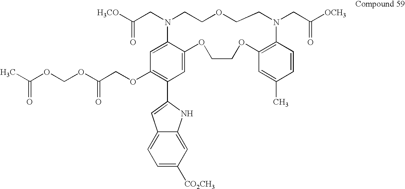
C1(OCC(OCOC(C)=O)=O)=C(C2=CC3=CC=C([CO2CH3])C=C3N2)C=C2C(=C1)N(CC([H3CO])=O)CCOCCN(CC([OCH3])=O)C1=C(OCCO2)C=C(C)C=C1
